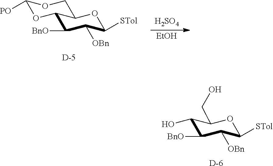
[D].C1([BnO])C([OBn])C([STol])OC(CO)C1O.[D].C1([BnO])C([OBn])C([STol])OC2C1OC([PO])OC2.[H2SO4].[EtOH]
